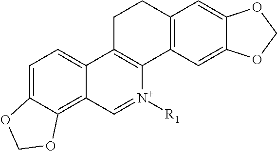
C1=C2C(=C3C(=C1)C1=C(C4=C(CC1)C=C1C(=C4)OCO1)[N+]([R1])=C3)OCO2
